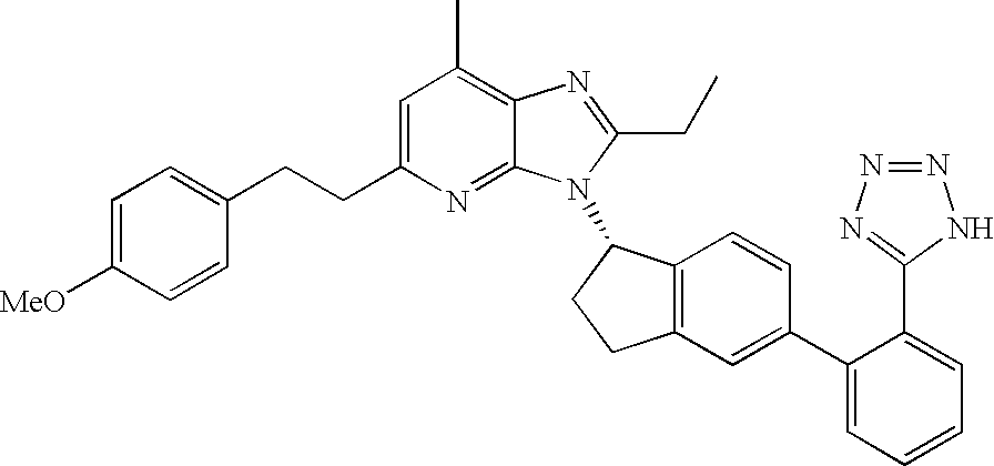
C1=C(CCC2=CC=C([MeO])C=C2)N=C2C(=C1C)N=C(CC)N2C1C2=C(CC1)C=C(C1=CC=CC=C1C1=NN=NN1)C=C2
